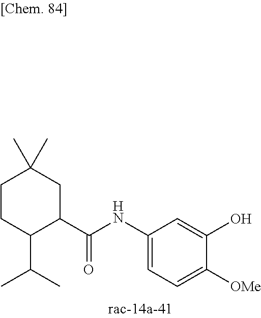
C1(NC(C2CC(C)(C)CCC2C(C)C)=O)=CC=C([OMe])C(O)=C1
